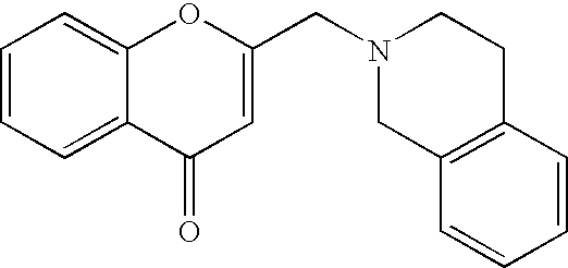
C1=CC=C2C(=C1)OC(CN1CC3=C(CC1)C=CC=C3)=CC2=O
